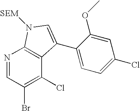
N1=CC(Br)=C(Cl)C2=C1N([SEM])C=C2C1=CC=C(Cl)C=C1OC
